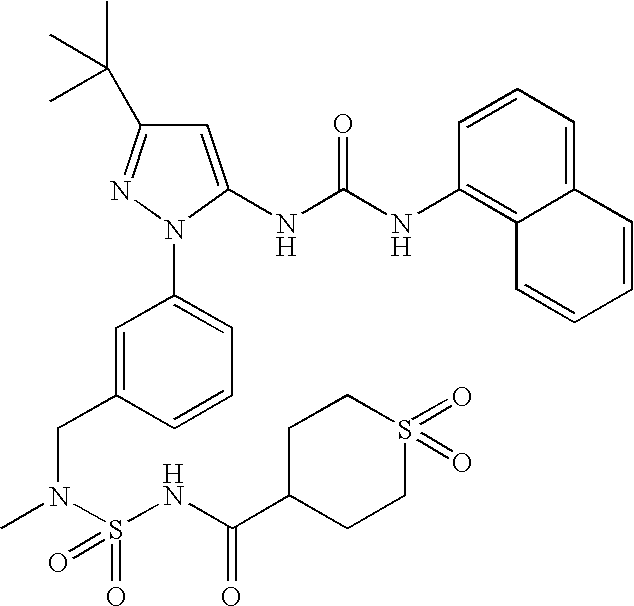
C12=CC=CC(NC(NC3=CC(C(C)(C)C)=NN3C3=CC=CC(CN(C)S(=O)(NC(=O)C4CCS(=O)(=O)CC4)=O)=C3)=O)=C1C=CC=C2
